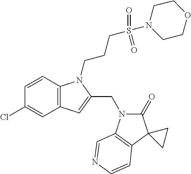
C1=CC2=C(C=C1Cl)C=C(CN1C(=O)C3(C4=C1C=NC=C4)CC3)N2CCCS(N1CCOCC1)(=O)=O
